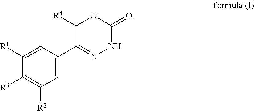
C1([R1])=CC(C2=NNC(=O)OC2[R4])=CC([R2])=C1[R3]
